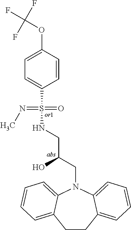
C1(OC(F)(F)F)=CC=C(S(=O)(=NC)NCC(CN2C3=CC=CC=C3CCC3=CC=CC=C23)O)C=C1
